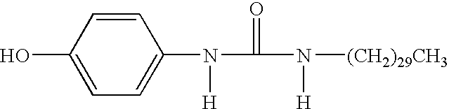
C1=CC(O)=CC=C1N([H])C(=O)N([H])[(CH2)29CH3]
